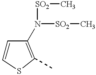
C1=CSC(C)=C1N([SO2]C)[SO2]C
